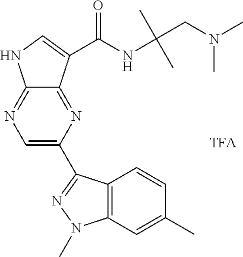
C1=C(C2=NN(C)C3=C2C=CC(C)=C3)N=C2C(=N1)NC=C2C(NC(CN(C)C)(C)C)=O.[TFA]
